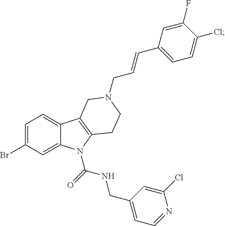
C1=C(Br)C=C2C(=C1)C1=C(N2C(=O)NCC2=CC=NC(Cl)=C2)CCN(CC=CC2=CC=C(Cl)C(F)=C2)C1
